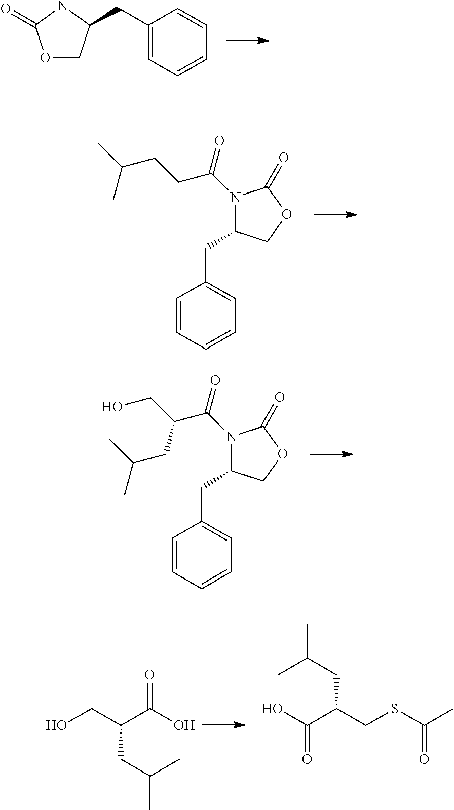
O1CC(CC2=CC=CC=C2)NC1=O.C1=CC=CC=C1CC1N(C(CCC(C)C)=O)C(=O)OC1.C1=CC=CC=C1CC1N(C(C(CO)CC(C)C)=O)C(=O)OC1.OCC(C(O)=O)CC(C)C.C(C(CSC(C)=O)CC(C)C)(O)=O
